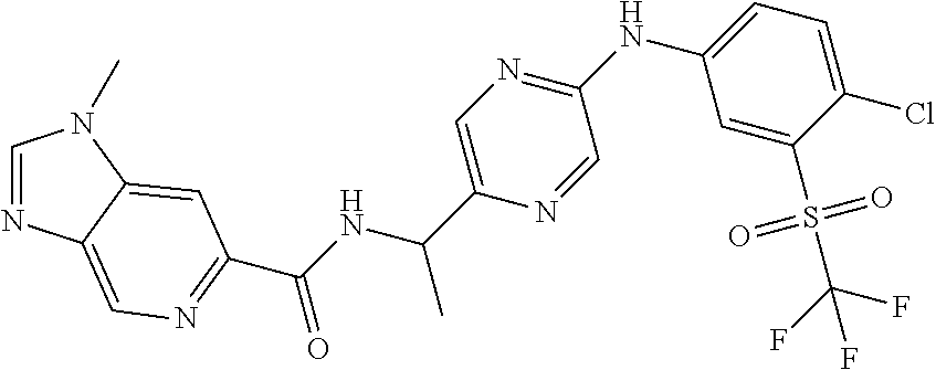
C1=NC2=CN=C(C(NC(C3=CN=C(NC4=CC=C(Cl)C(S(C(F)(F)F)(=O)=O)=C4)C=N3)C)=O)C=C2N1C
